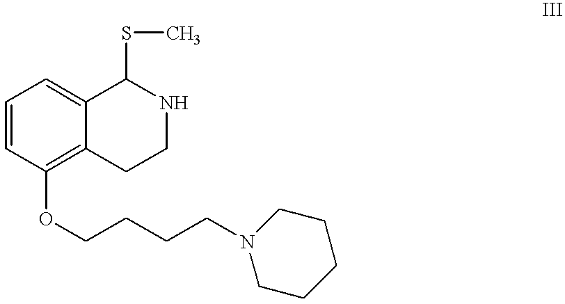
C1=CC(OCCCCN2CCCCC2)=C2C(=C1)C(SC)NCC2
